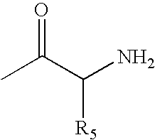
CC(=O)C([R5])N
